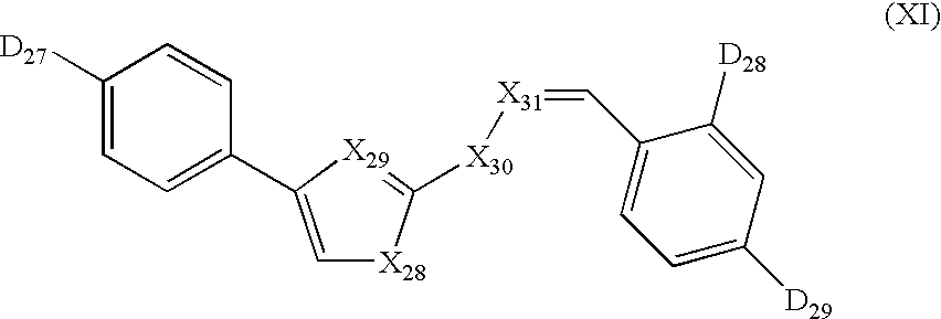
C1([D27])=CC=C(C2=C[X28]C([X30][X31]=CC3=CC=C([D29])C=C3[D28])=[X29]2)C=C1
